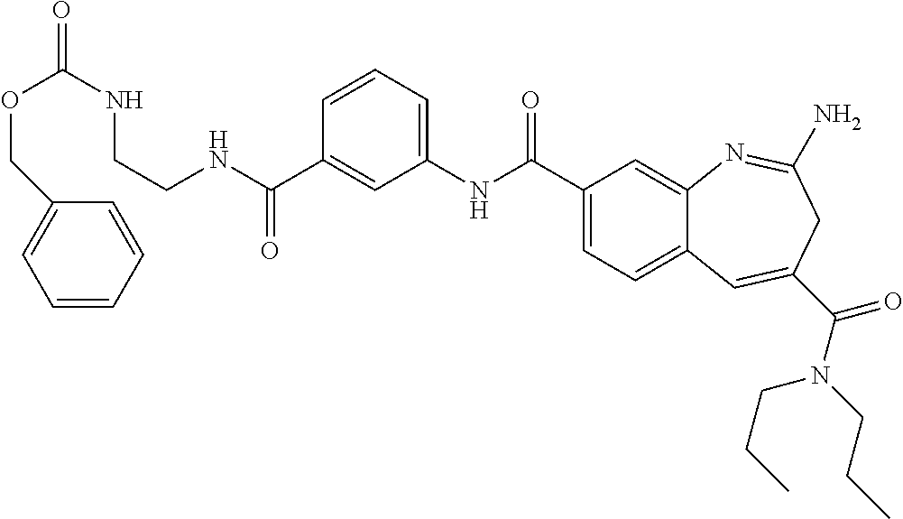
C1=CC(C(NCCNC(OCC2=CC=CC=C2)=O)=O)=CC(NC(C2=CC=C3C(=C2)N=C(N)CC(C(N(CCC)CCC)=O)=C3)=O)=C1
